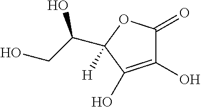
C1(O)=C(O)C(C(CO)O)([H])OC1=O
